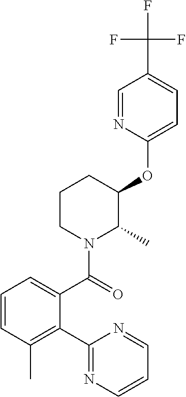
C1=CC(C)=C(C2=NC=CC=N2)C(C(=O)N2C(C)C(OC3=CC=C(C(F)(F)F)C=N3)CCC2)=C1
